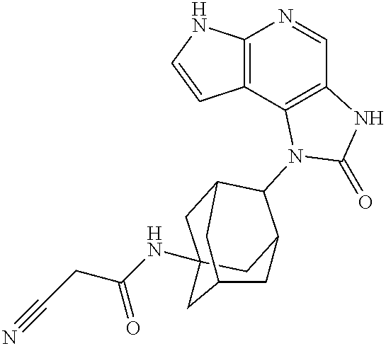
C12=C(C3=C(C=N1)NC(=O)N3C1C3CC4(NC(CC#N)=O)CC1CC(C4)C3)C=CN2
